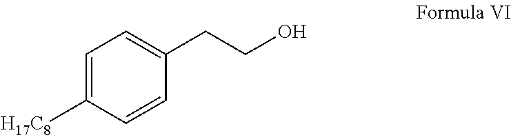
C1=C([H17C8])C=CC(CCO)=C1
